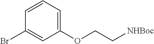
C1(Br)=CC(OCC[NHBoc])=CC=C1
